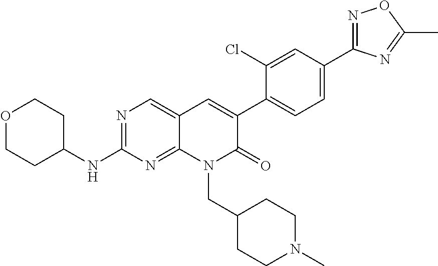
N1=C(C2=CC=C(C3=CC4=CN=C(NC5CCOCC5)N=C4N(CC4CCN(C)CC4)C3=O)C(Cl)=C2)N=C(C)O1
